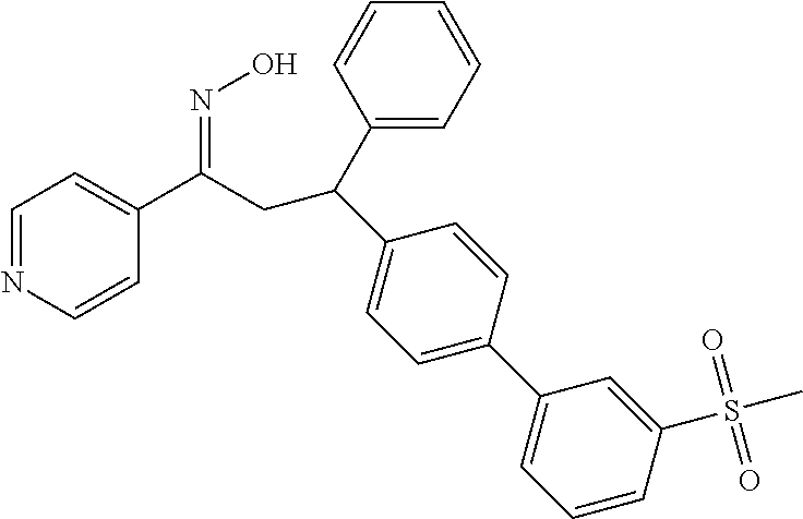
C1=NC=CC(C(CC(C2=CC=C(C3=CC=CC(S(C)(=O)=O)=C3)C=C2)C2=CC=CC=C2)=NO)=C1
